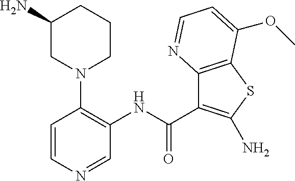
C1=CN=CC(NC(=O)C2=C(N)SC3=C2N=CC=C3OC)=C1N1CCCC(N)C1
